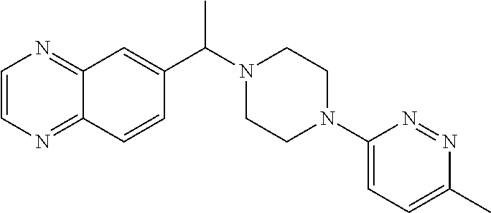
C(N1CCN(C2=CC=C(C)N=N2)CC1)(C)C1=CC2=NC=CN=C2C=C1
